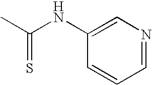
C1=NC=C(NC(C)=S)C=C1
